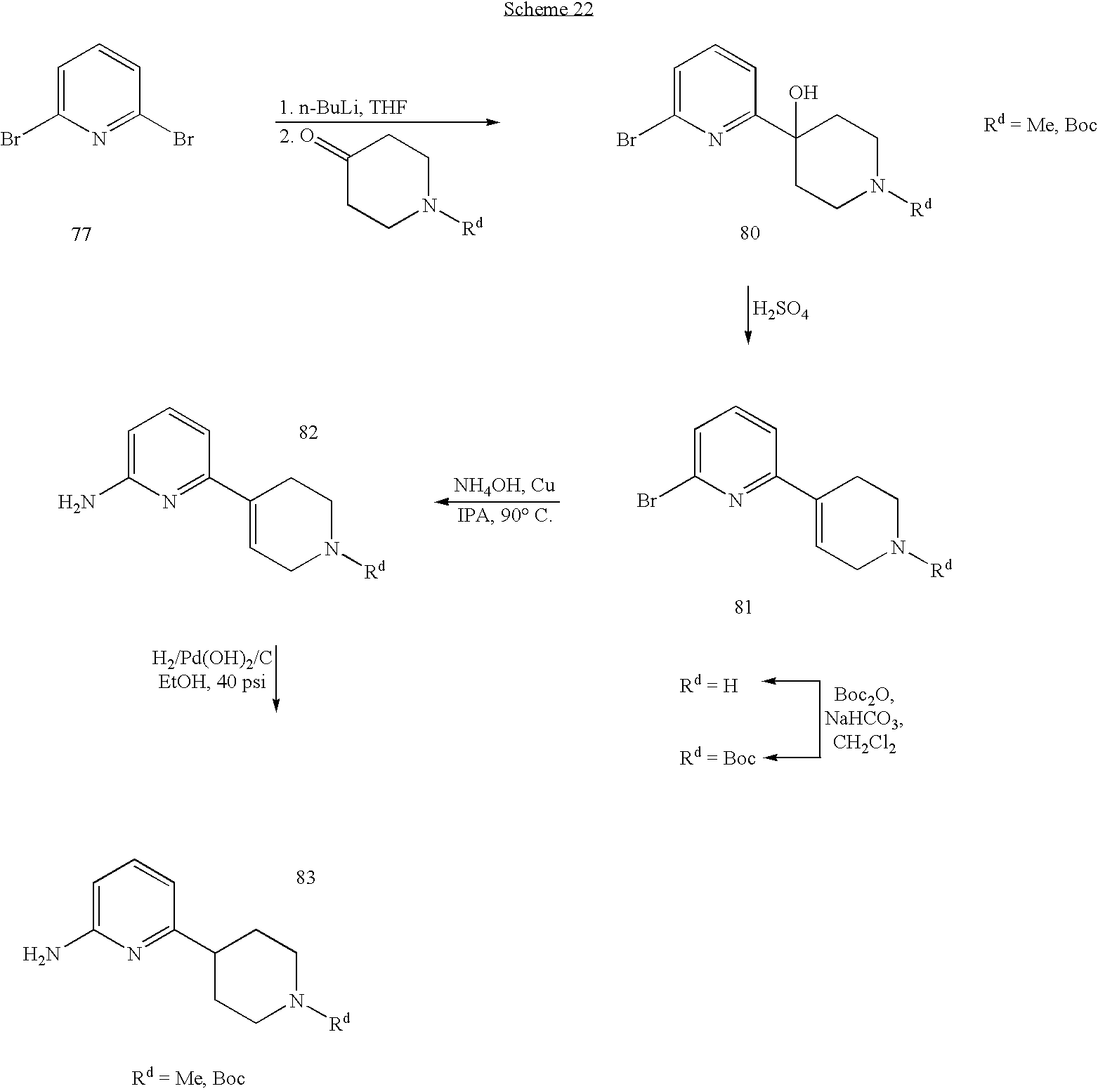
C1=C(Br)N=C(Br)C=C1.C1(=O)CCN([Rd])CC1.C1=C(Br)N=C(C2(O)CCN([Rd])CC2)C=C1.[H2SO4].C1=C(Br)N=C(C2=CCN([Rd])CC2)C=C1.C1=C(N)N=C(C2=CCN([Rd])CC2)C=C1.C1=C(N)N=C(C2CCN([Rd])CC2)C=C1
